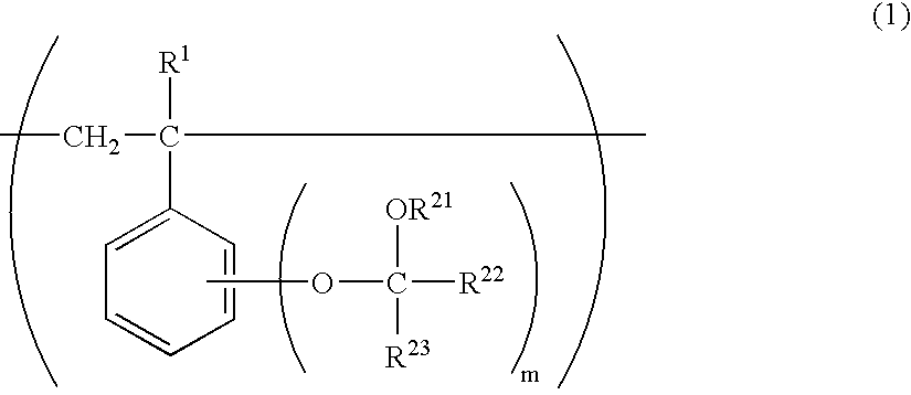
CCC(C)([R1])C1=CC=CC=C1.COC([R22])([R23])[OR21]
